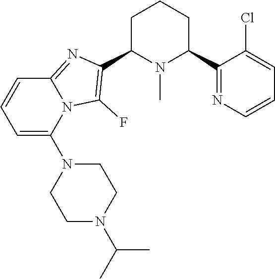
C1C(C2=C(F)N3C(=N2)C=CC=C3N2CCN(C(C)C)CC2)N(C)C(C2=NC=CC=C2Cl)CC1
